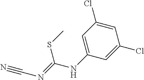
C(NC1=CC(Cl)=CC(Cl)=C1)(=NC#N)SC
